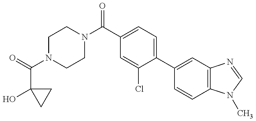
C1N(C(C2(O)CC2)=O)CCN(C(=O)C2=CC=C(C3=CC4=C(C=C3)N(C)C=N4)C(Cl)=C2)C1
